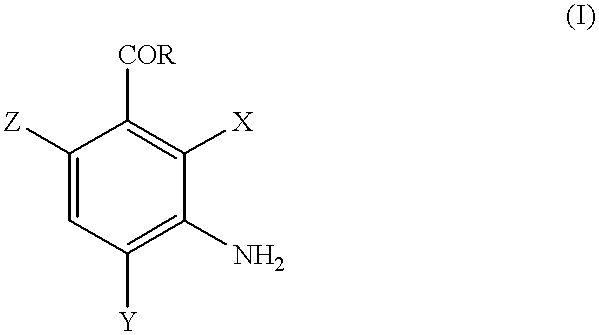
C1([Z])=CC([Y])=C(N)C([X])=C1[COR]
